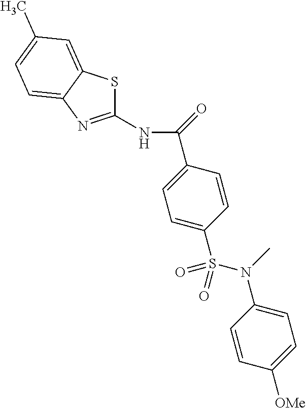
C1(NC(=O)C2=CC=C(S(N(C3=CC=C([OMe])C=C3)C)(=O)=O)C=C2)=NC2=CC=C(C)C=C2S1
